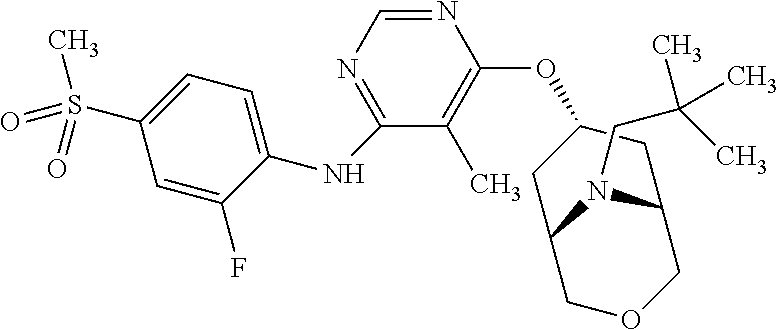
N1=CN=C(NC2=CC=C(S(=O)(C)=O)C=C2F)C(C)=C1OC1CC2N(CC(C)(C)C)C(COC2)C1
